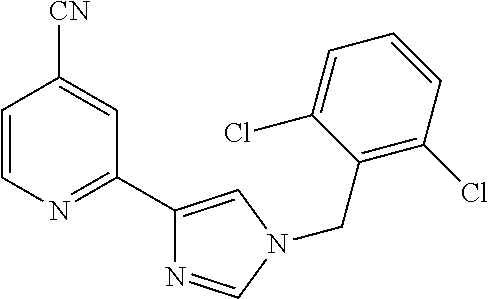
C1=CN=C(C2=CN(CC3=C(Cl)C=CC=C3Cl)C=N2)C=C1[CN]
